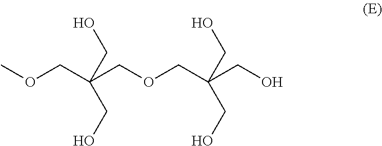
COCC(COCC(CO)(CO)CO)(CO)CO
